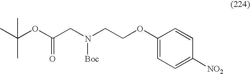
C1(OCCN(CC(OC(C)(C)C)=O)[Boc])=CC=C([NO2])C=C1
